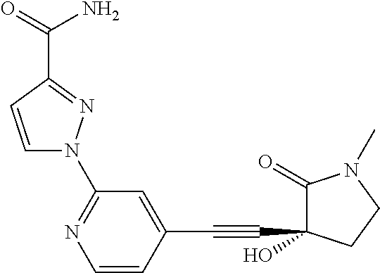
C1=CC(C#CC2(O)C(=O)N(C)CC2)=CC(N2C=CC(C(N)=O)=N2)=N1
